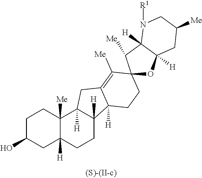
C1C(O)CC2([H])C([Me])(C1)C1([H])C([H])(CC2)C2([H])C(=C([Me])C3(CC2)OC2([H])CC([Me])CN([R1])C2([H])C3[Me])C1
